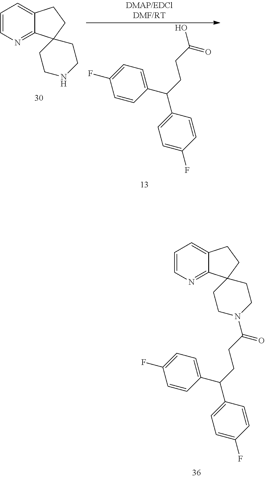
C1=CC(C(C2=CC=C(F)C=C2)CCC(N2CCC3(C4=NC=CC=C4CC3)CC2)=O)=CC=C1F.C1=CN=C2C(=C1)CCC21CCNCC1.C1=CC(C(C2=CC=C(F)C=C2)CCC(O)=O)=CC=C1F
